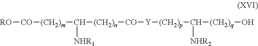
[RO][CO][(CH2)m]C([(CH2)n][CO][Y][(CH2)p]C([(CH2)q]O)[NHR2])[NHR1]
